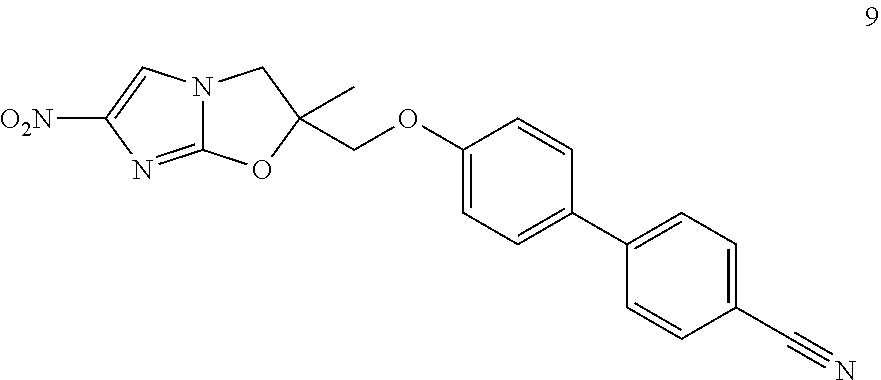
C12=NC([O2N])=CN1CC(COC1=CC=C(C3=CC=C(C#N)C=C3)C=C1)(C)O2
